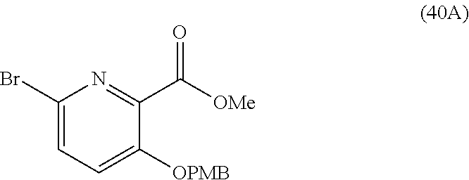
C1(Br)=CC=C([OPMB])C(C(=O)[OMe])=N1
